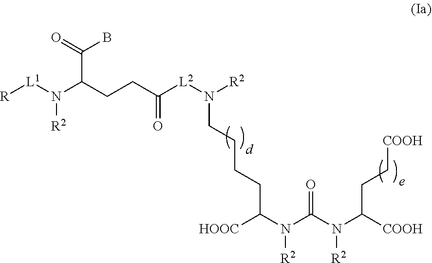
C(C(=O)B)(CCC([L2]N(CCCCC(N(C(N(C(CC[COOH])[COOH])[R2])=O)[R2])[HOOC])[R2])=O)N([R2])[L1][R]
